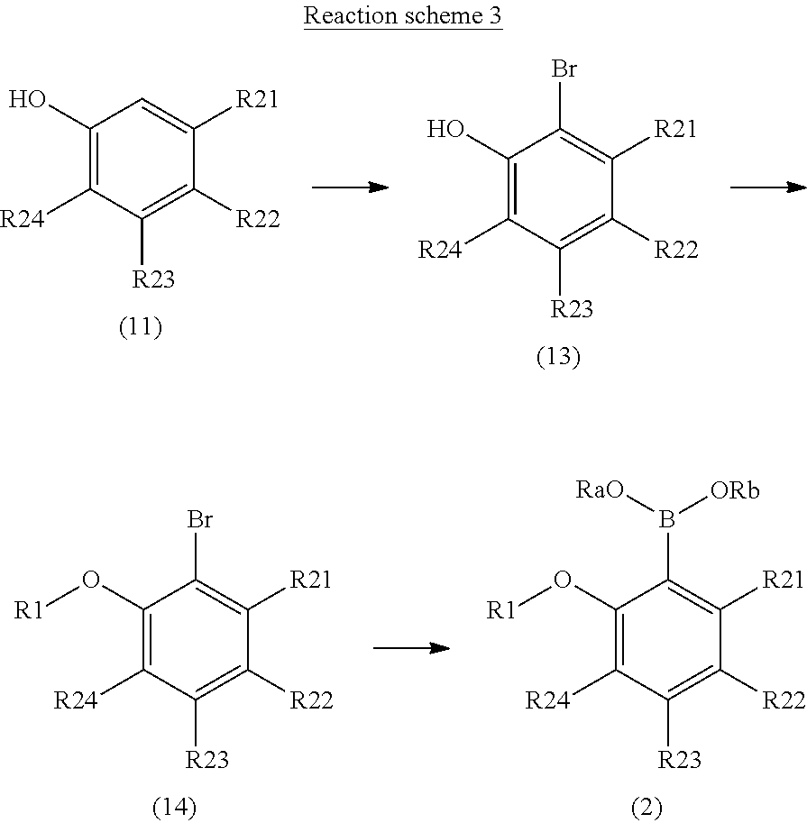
C1(O)=C([R24])C([R23])=C([R22])C([R21])=C1.C1(O)=C([R24])C([R23])=C([R22])C([R21])=C1Br.C1(O[R1])=C([R24])C([R23])=C([R22])C([R21])=C1B([RaO])[ORb].C1(O[R1])=C([R24])C([R23])=C([R22])C([R21])=C1Br
